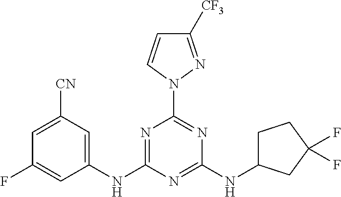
N1=C(NC2=CC([CN])=CC(F)=C2)N=C(NC2CCC(F)(F)C2)N=C1N1C=CC([CF3])=N1
